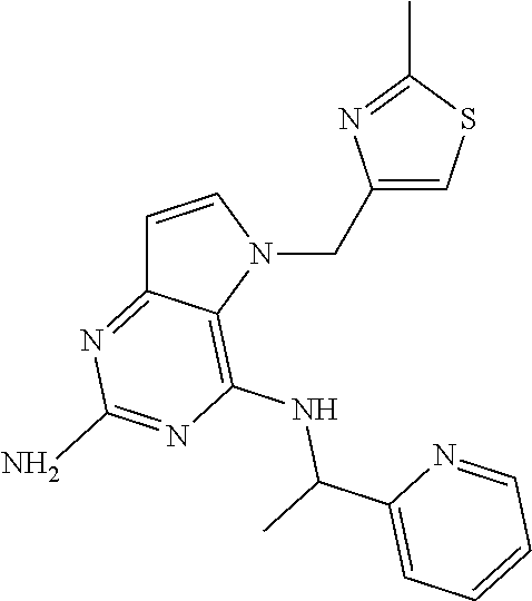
C1=CN(CC2=CSC(C)=N2)C2=C(NC(C)C3=CC=CC=N3)N=C(N)N=C12
